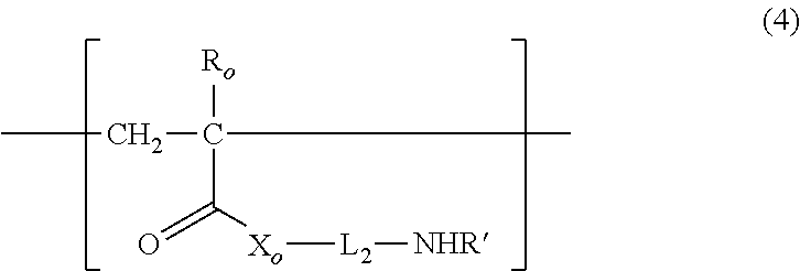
CCC([Ro])(C([Xo][L2][NHR])=O)C
